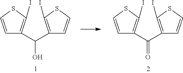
C1=CSC(I)=C1C(O)C1=C(I)SC=C1.C1=CSC(I)=C1C(=O)C1=C(I)SC=C1
